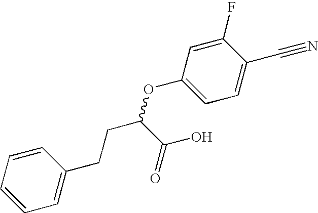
C1=C(F)C(C#N)=CC=C1OC(CCC1=CC=CC=C1)C(O)=O
